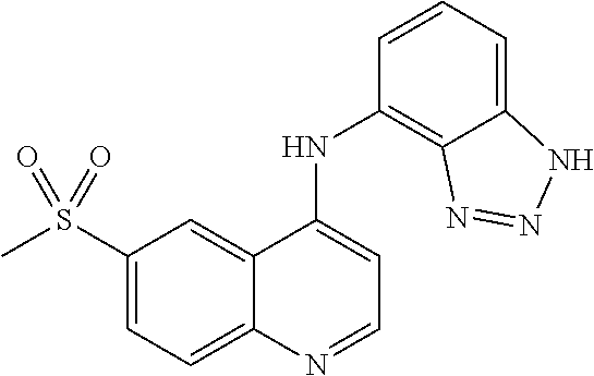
C1(S(C)(=O)=O)=CC=C2C(=C1)C(NC1=C3C(=CC=C1)NN=N3)=CC=N2
